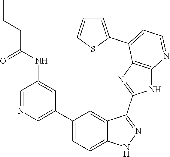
C1=NC=C(C2=CC=C3C(=C2)C(C2=NC4=C(N2)N=CC=C4C2=CC=CS2)=NN3)C=C1NC(CCC)=O
